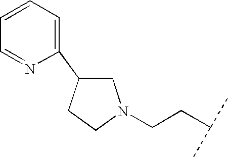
C1C(C2=CC=CC=N2)CCN1CCC(C)C
